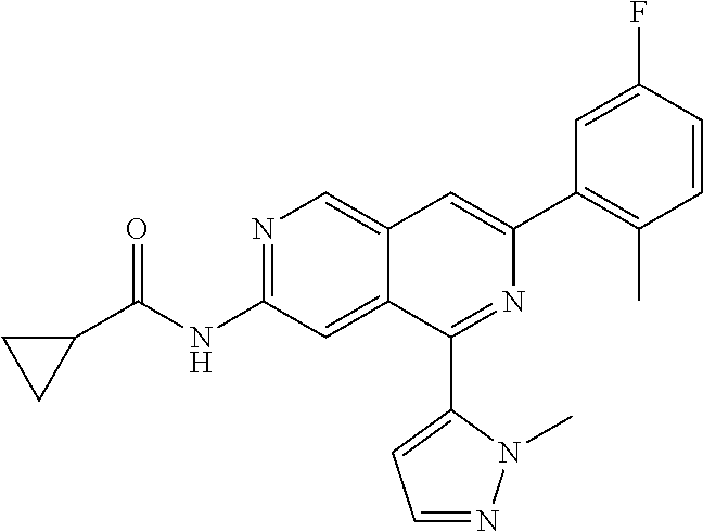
N1=C(NC(C2CC2)=O)C=C2C(=C1)C=C(C1=C(C)C=CC(F)=C1)N=C2C1=CC=NN1C
